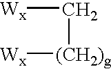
C([(CH2)g][Wx])[Wx]
